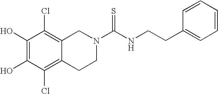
C1(O)=C(O)C(Cl)=C2C(=C1Cl)CN(C(NCCC1=CC=CC=C1)=S)CC2
